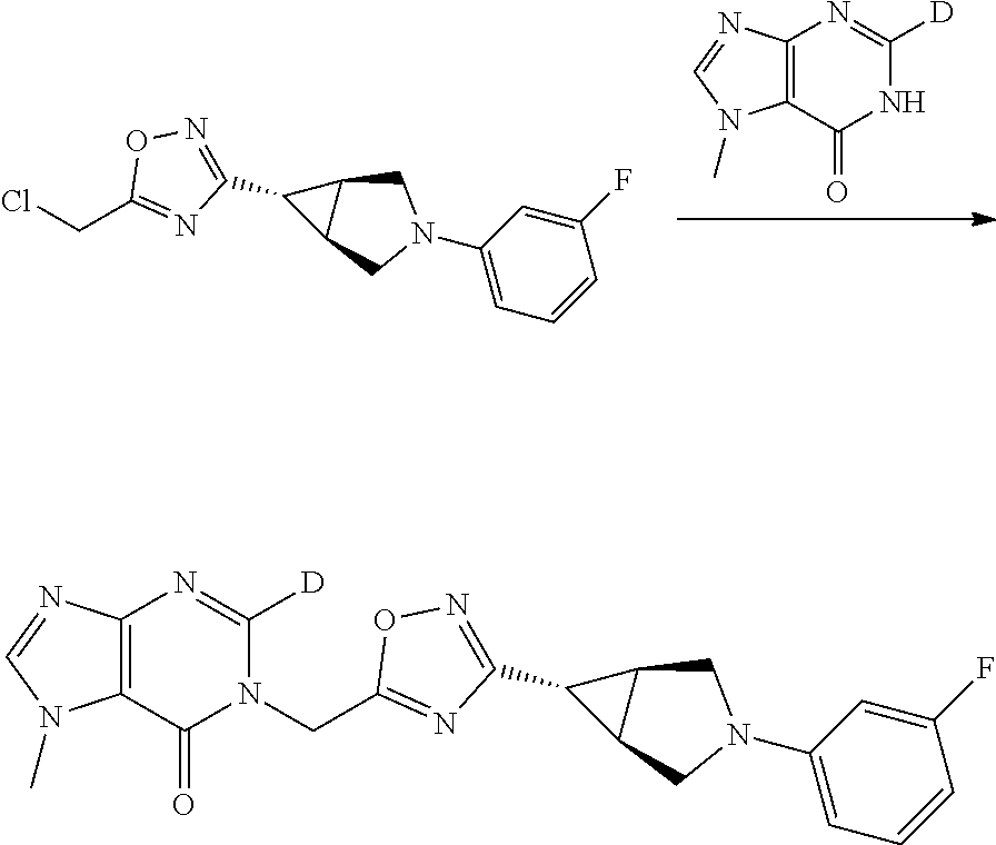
C12=C(N=CN1C)N=C([D])NC2=O.C12C(C3=NOC(CCl)=N3)C1CN(C1=CC=CC(F)=C1)C2.C12C(C3=NOC(CN4C(=O)C5=C(N=CN5C)N=C4[D])=N3)C1CN(C1=CC=CC(F)=C1)C2
